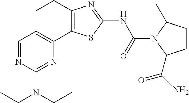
C1C2=C(C3=C(C1)N=C(NC(=O)N1C(C)CCC1C(N)=O)S3)N=C(N(CC)CC)N=C2
